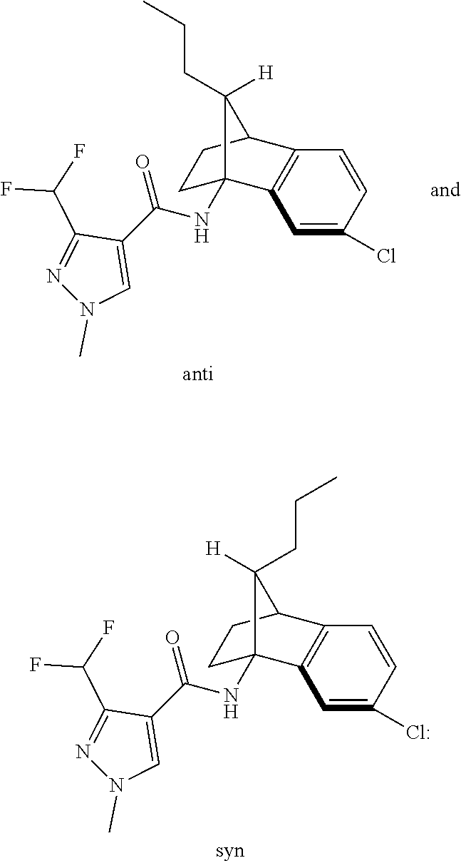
C1C2(NC(C3=CN(C)N=C3C(F)F)=O)C3=C(C(C1)C2([H])CCC)C=CC(Cl)=C3.C1C2(NC(C3=CN(C)N=C3C(F)F)=O)C3=C(C(C1)C2(CCC)[H])C=CC(Cl)=C3
